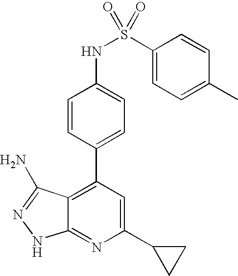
C1=CC(C2=C3C(=NC(C4CC4)=C2)NN=C3N)=CC=C1NS(=O)(C1=CC=C(C)C=C1)=O
